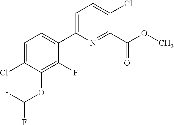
FC(F)OC1=C(F)C(C2=CC=C(Cl)C(C(OC)=O)=N2)=CC=C1Cl
